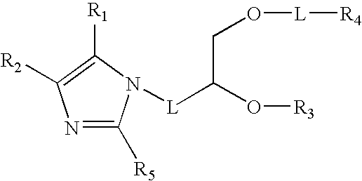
N1=C([R5])N([L]C(O[R3])CO[L][R4])C([R1])=C1[R2]
